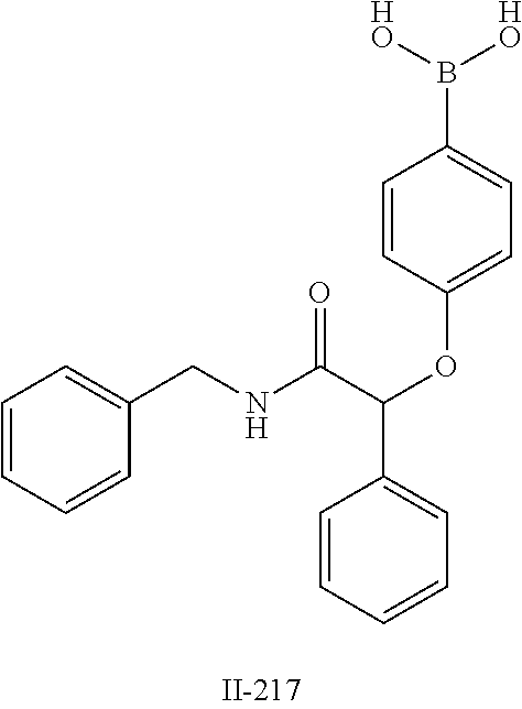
C1=CC=CC(CNC(C(OC2=CC=C(B([HO])[HO])C=C2)C2=CC=CC=C2)=O)=C1
